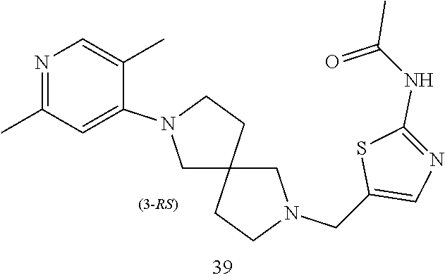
C12(CN(CC3=CN=C(NC(C)=O)S3)CC1)CCN(C1=CC(C)=NC=C1C)C2
